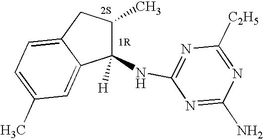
C1(NC2=NC([C2H5])=NC(N)=N2)([H])C(C)CC2=CC=C(C)C=C12
